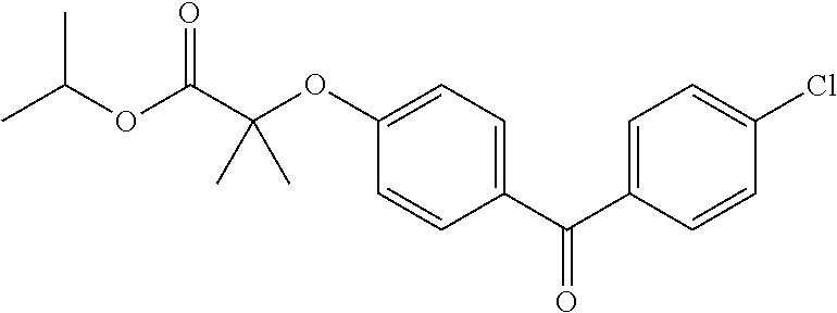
C1=C(C(=O)C2=CC=C(OC(C(=O)OC(C)C)(C)C)C=C2)C=CC(Cl)=C1
